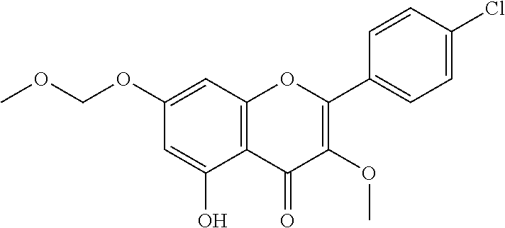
C1(OCOC)=CC2=C(C(O)=C1)C(=O)C(OC)=C(C1=CC=C(Cl)C=C1)O2
